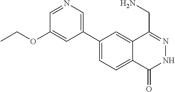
C1(C2=CN=CC(OCC)=C2)=CC=C2C(=C1)C(CN)=NNC2=O
